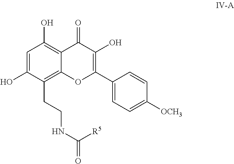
C1=C(O)C(CCNC([R5])=O)=C2C(=C1O)C(=O)C(O)=C(C1=CC=C([OCH3])C=C1)O2
